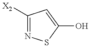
C1([X2])=NSC(O)=C1
